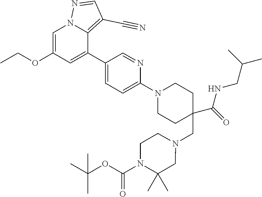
C1=C(OCC)C=C(C2=CC=C(N3CCC(CN4CCN(C(=O)OC(C)(C)C)C(C)(C)C4)(C(=O)NCC(C)C)CC3)N=C2)C2=C(C#N)C=NN12
